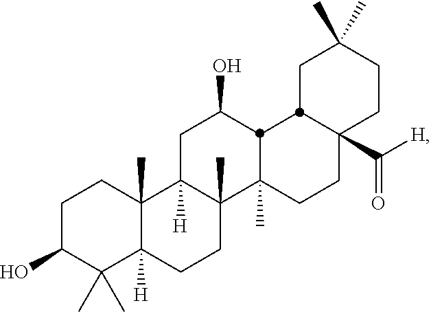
C1(O)C(C)(C)C2([H])C(C)(CC1)C1([H])CC(O)C3C4CC(C)(C)CCC4(C([H])=O)CCC3(C)C1(C)CC2
